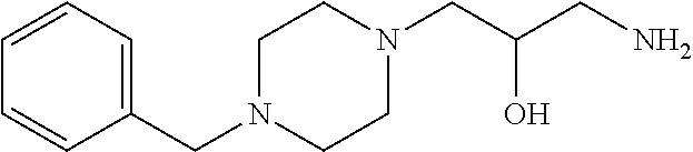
C1=CC=C(CN2CCN(CC(CN)O)CC2)C=C1
